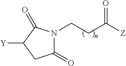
C1(=O)N(CCC(=O)[Z])C(=O)C([Y])C1
